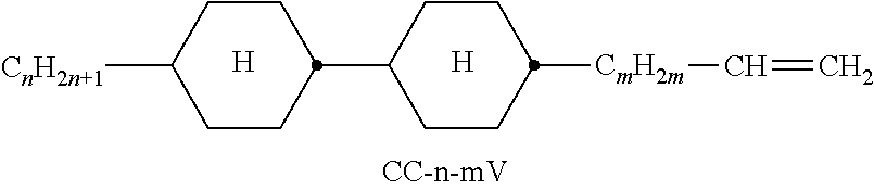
[CmH2m](C1CCC(C2CCC([CnH2n+1])CC2)CC1)C=C.[H].[H]
